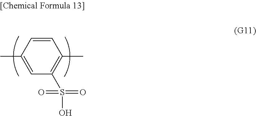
CC1=CC(S(O)(=O)=O)=C(C)C=C1
